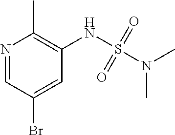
N1=CC(Br)=CC(NS(N(C)C)(=O)=O)=C1C
